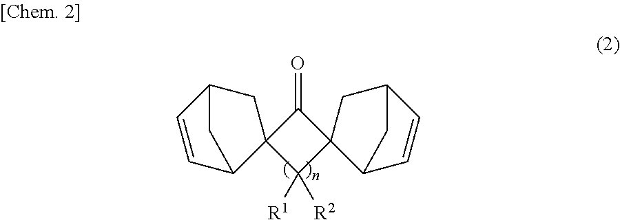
C1(=O)C2(C([R1])([R2])C13C1C=CC(C3)C1)CC1C=CC2C1
